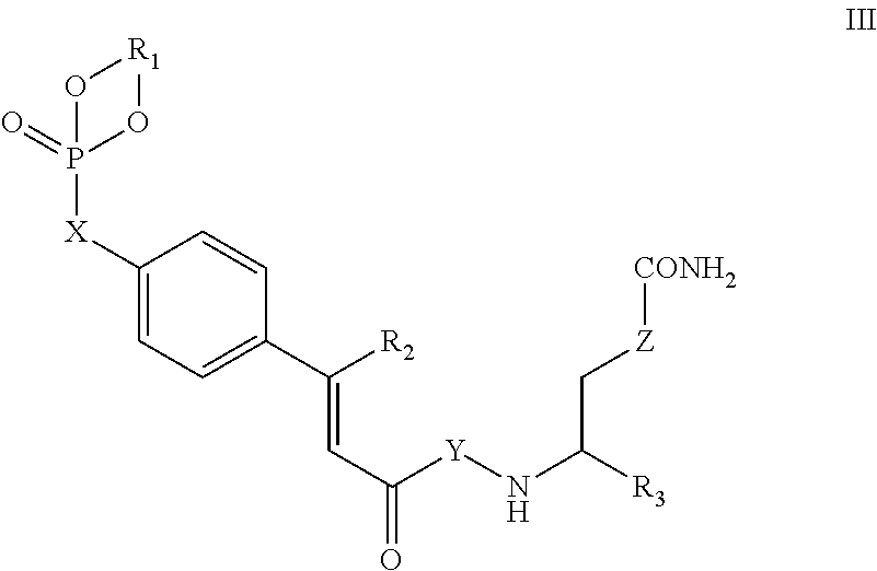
C1([X]P2(=O)O[R1]O2)=CC=C(C(=CC([Y]NC([R3])C[Z][CONH2])=O)[R2])C=C1
